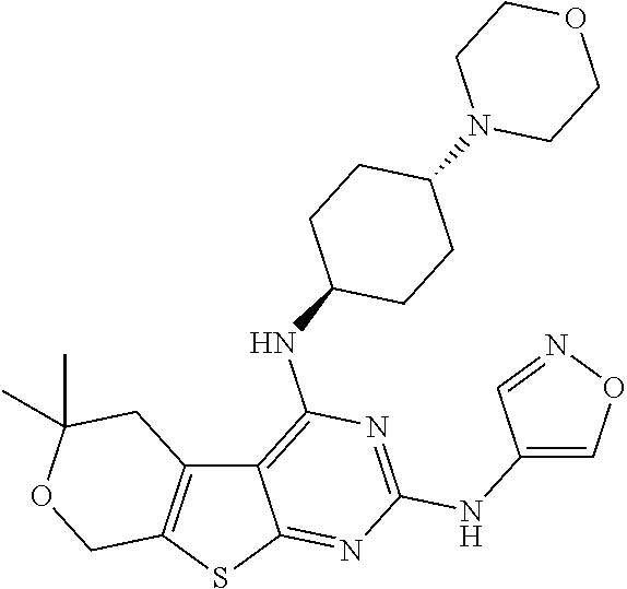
C12=C(SC3=NC(NC4=CON=C4)=NC(NC4CCC(N5CCOCC5)CC4)=C13)COC(C)(C)C2
